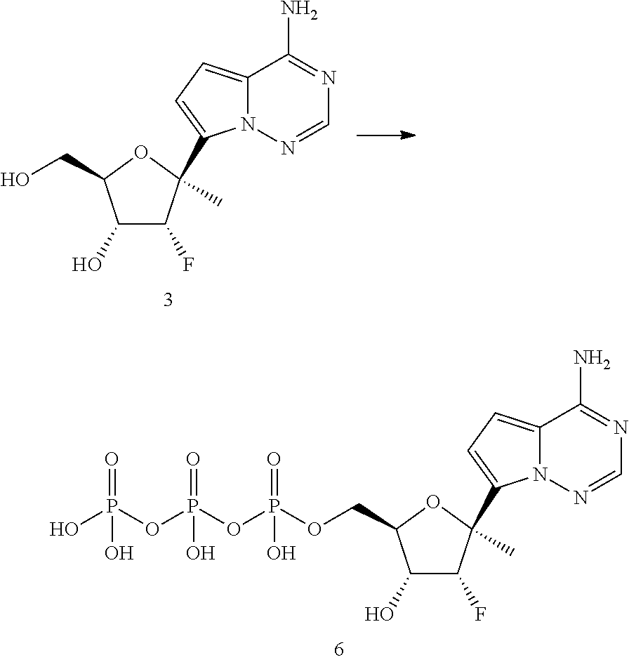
C1(O)C(F)C(C)(C2=CC=C3N2N=CN=C3N)OC1CO.C1(O)C(F)C(C)(C2=CC=C3N2N=CN=C3N)OC1COP(OP(OP(O)(=O)O)(=O)O)(=O)O
